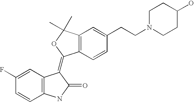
C12=C(C=CC(CCN3CCC(O)CC3)=C1)C(=C1C3=C(C=CC(F)=C3)NC1=O)OC2(C)C
